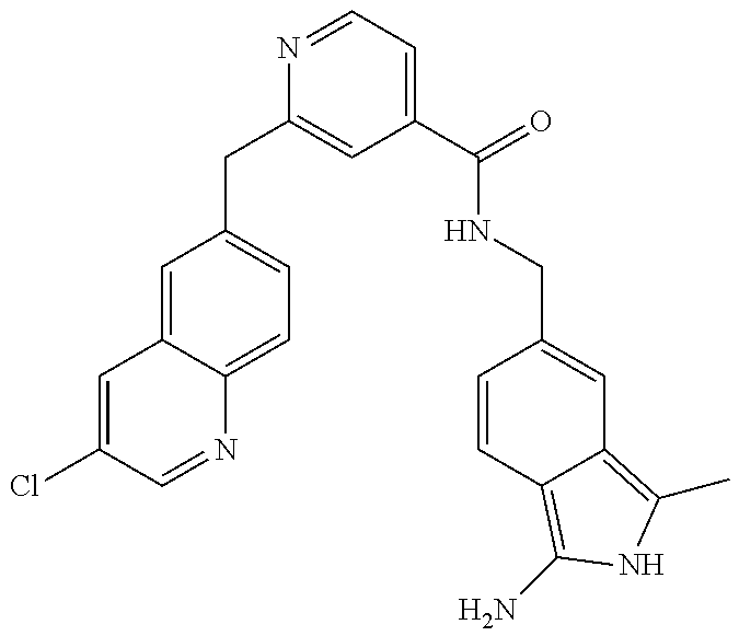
C1=C(Cl)C=NC2=CC=C(CC3=CC(C(NCC4=CC5=C(C)NC(N)=C5C=C4)=O)=CC=N3)C=C12
